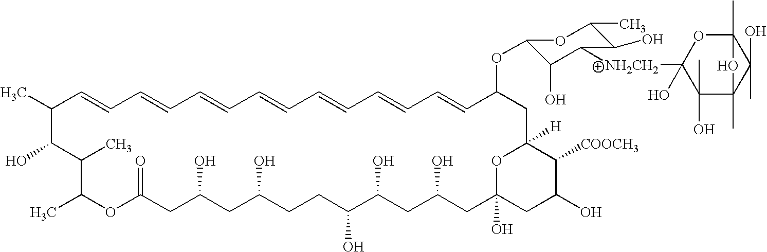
C1(C)C=CC=CC=CC=CC=CC=CC=CC(OC2C(O)C([NH2CH2]C3(O)C(C)(O)C4(C)C(O)(C)C(C)(O3)O4)C(O)C(C)O2)CC2([H])C([COOCH3])C(O)CC(O)(CC(O)CC(O)C(O)CCC(O)CC(O)CC(=O)OC(C)C(C)C1O)O2
